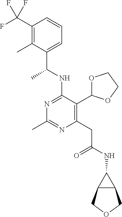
N1=C(NC(C)C2=CC=CC(C(F)(F)F)=C2C)C(C2OCCO2)=C(CC(=O)NC2C3C2COC3)N=C1C
